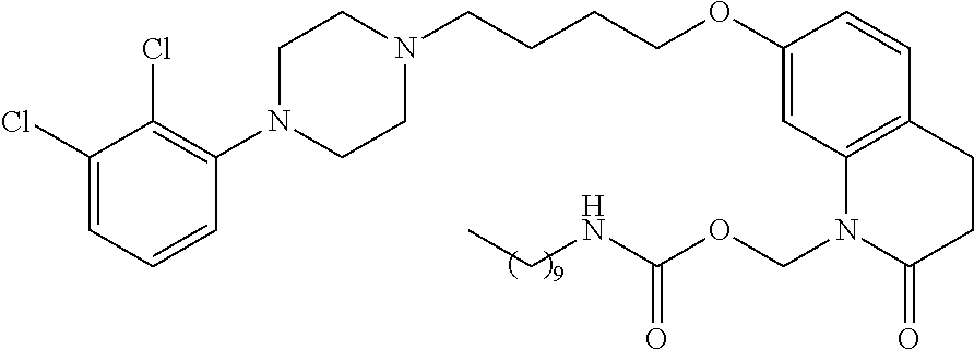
C1=C(Cl)C(Cl)=C(N2CCN(CCCCOC3=CC4=C(C=C3)CCC(=O)N4COC(NCC)=O)CC2)C=C1
